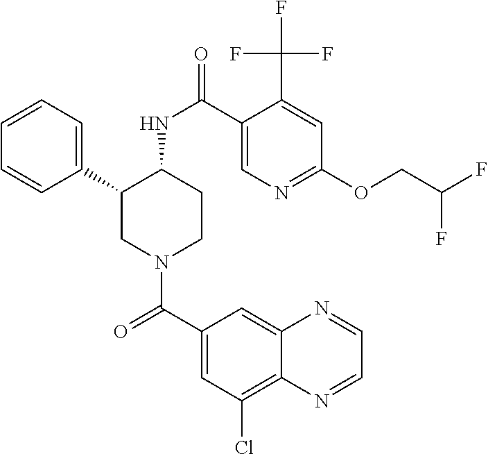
C1=CC=C(C2CN(C(C3=CC(Cl)=C4C(=C3)N=CC=N4)=O)CCC2NC(=O)C2=CN=C(OCC(F)F)C=C2C(F)(F)F)C=C1
